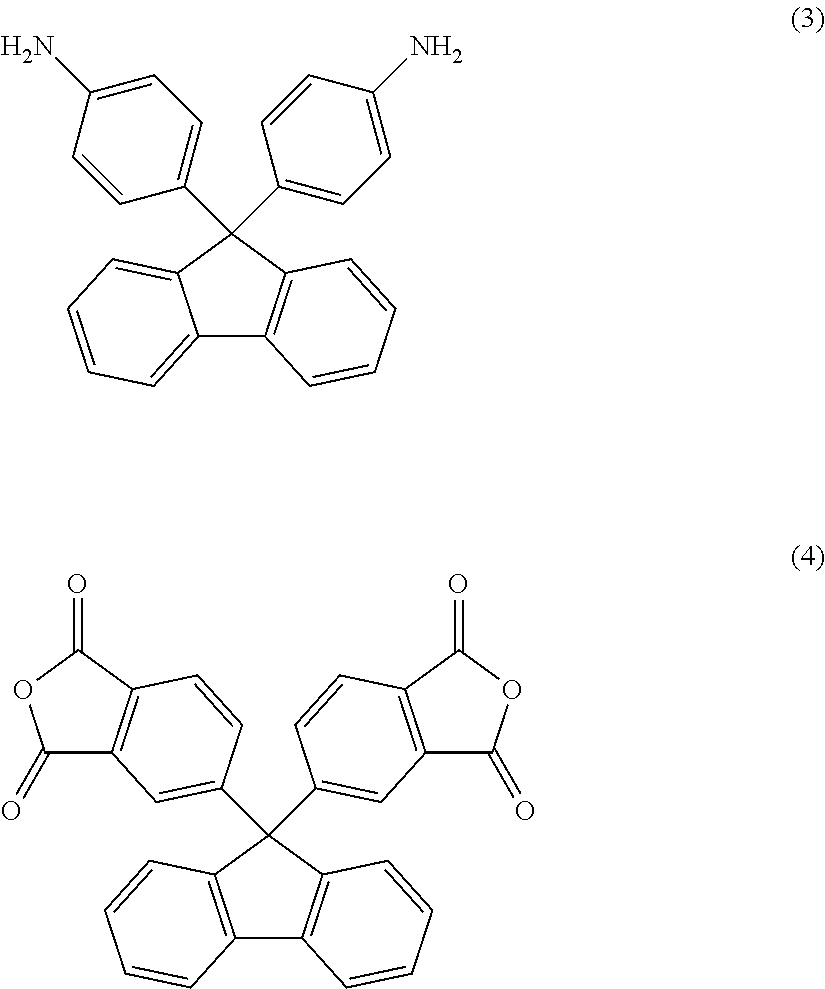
C12=CC=CC=C1C(C1=CC=C(N)C=C1)(C1=CC=C(N)C=C1)C1=C2C=CC=C1.C12=C(C(C3=CC4=C(C(=O)OC4=O)C=C3)(C3=CC4=C(C(=O)OC4=O)C=C3)C3=C1C=CC=C3)C=CC=C2
